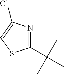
C1(C(C)(C)C)=NC(Cl)=CS1
